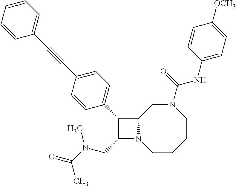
C1(CN(C(=O)C)C)N2C(C1C1=CC=C(C#CC3=CC=CC=C3)C=C1)CN(C(NC1=CC=C([OCH3])C=C1)=O)CCCC2
